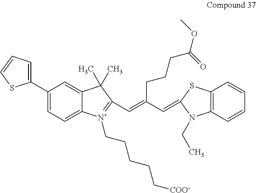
C1(C2=CC=CS2)=CC=C2C(=C1)C(C)(C)C(C=C(CCCC(OC)=O)C=C1SC3=C(N1CC)C=CC=C3)=[N+]2CCCCC[COO-]
